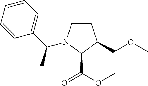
C1CN(C(C2=CC=CC=C2)C)C(C(OC)=O)C1COC
